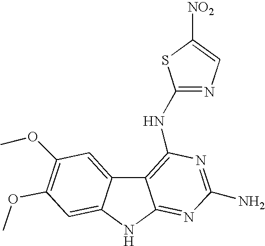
[NO2]C1=CN=C(NC2=C3C4=CC(OC)=C(OC)C=C4NC3=NC(N)=N2)S1
